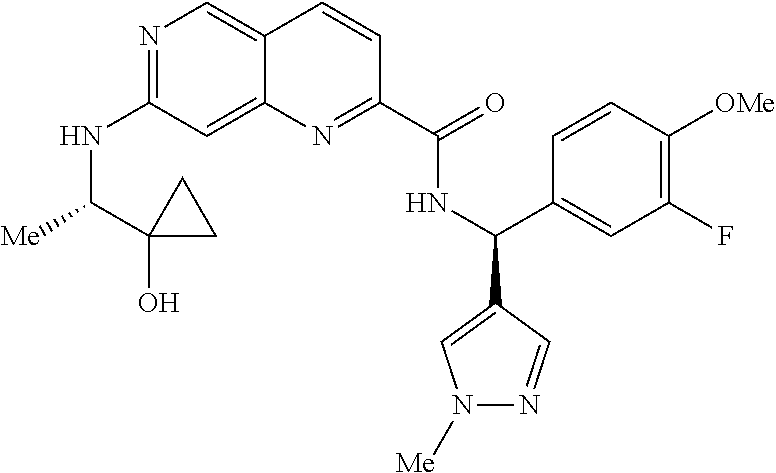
N1=C(NC([Me])C2(O)CC2)C=C2C(=C1)C=CC(C(=O)NC(C1=CN([Me])N=C1)C1=CC(F)=C([OMe])C=C1)=N2
